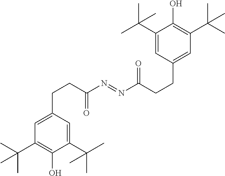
C1(C(C)(C)C)=CC(CCC(N=NC(CCC2=CC(C(C)(C)C)=C(O)C(C(C)(C)C)=C2)=O)=O)=CC(C(C)(C)C)=C1O
